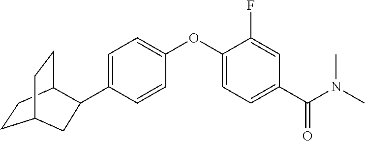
C1=C(C2C3CCC(CC3)C2)C=CC(OC2=CC=C(C(N(C)C)=O)C=C2F)=C1
